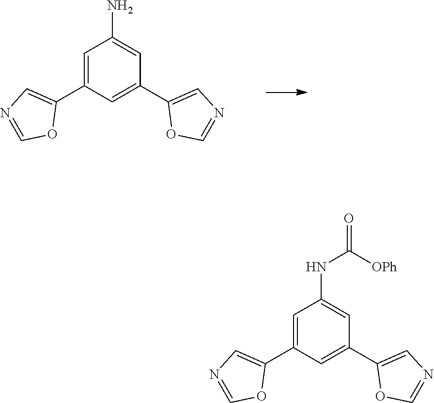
C1=C(C2=CN=CO2)C=C(C2=CN=CO2)C=C1N.C1=C(C2=CN=CO2)C=C(C2=CN=CO2)C=C1NC([OPh])=O
